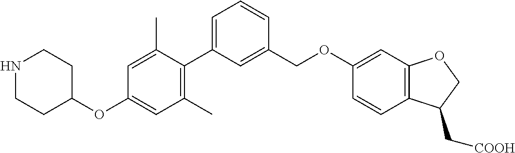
C1(C)=C(C2=CC=CC(COC3=CC4=C(C=C3)C(C[COOH])CO4)=C2)C(C)=CC(OC2CCNCC2)=C1
